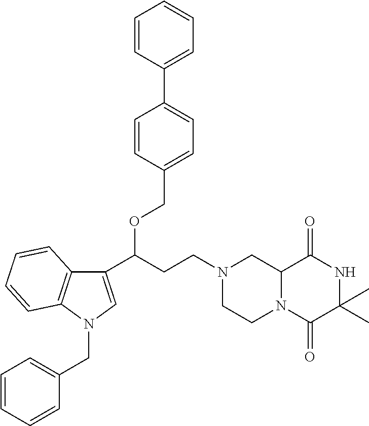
C(C(C1=CN(CC2=CC=CC=C2)C2=C1C=CC=C2)OCC1=CC=C(C2=CC=CC=C2)C=C1)CN1CC2N(C(=O)C(C)(C)NC2=O)CC1
